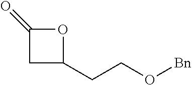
C1C(CCO[Bn])OC1=O
